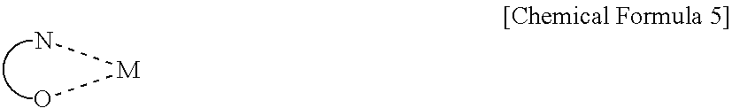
[M](N)O
